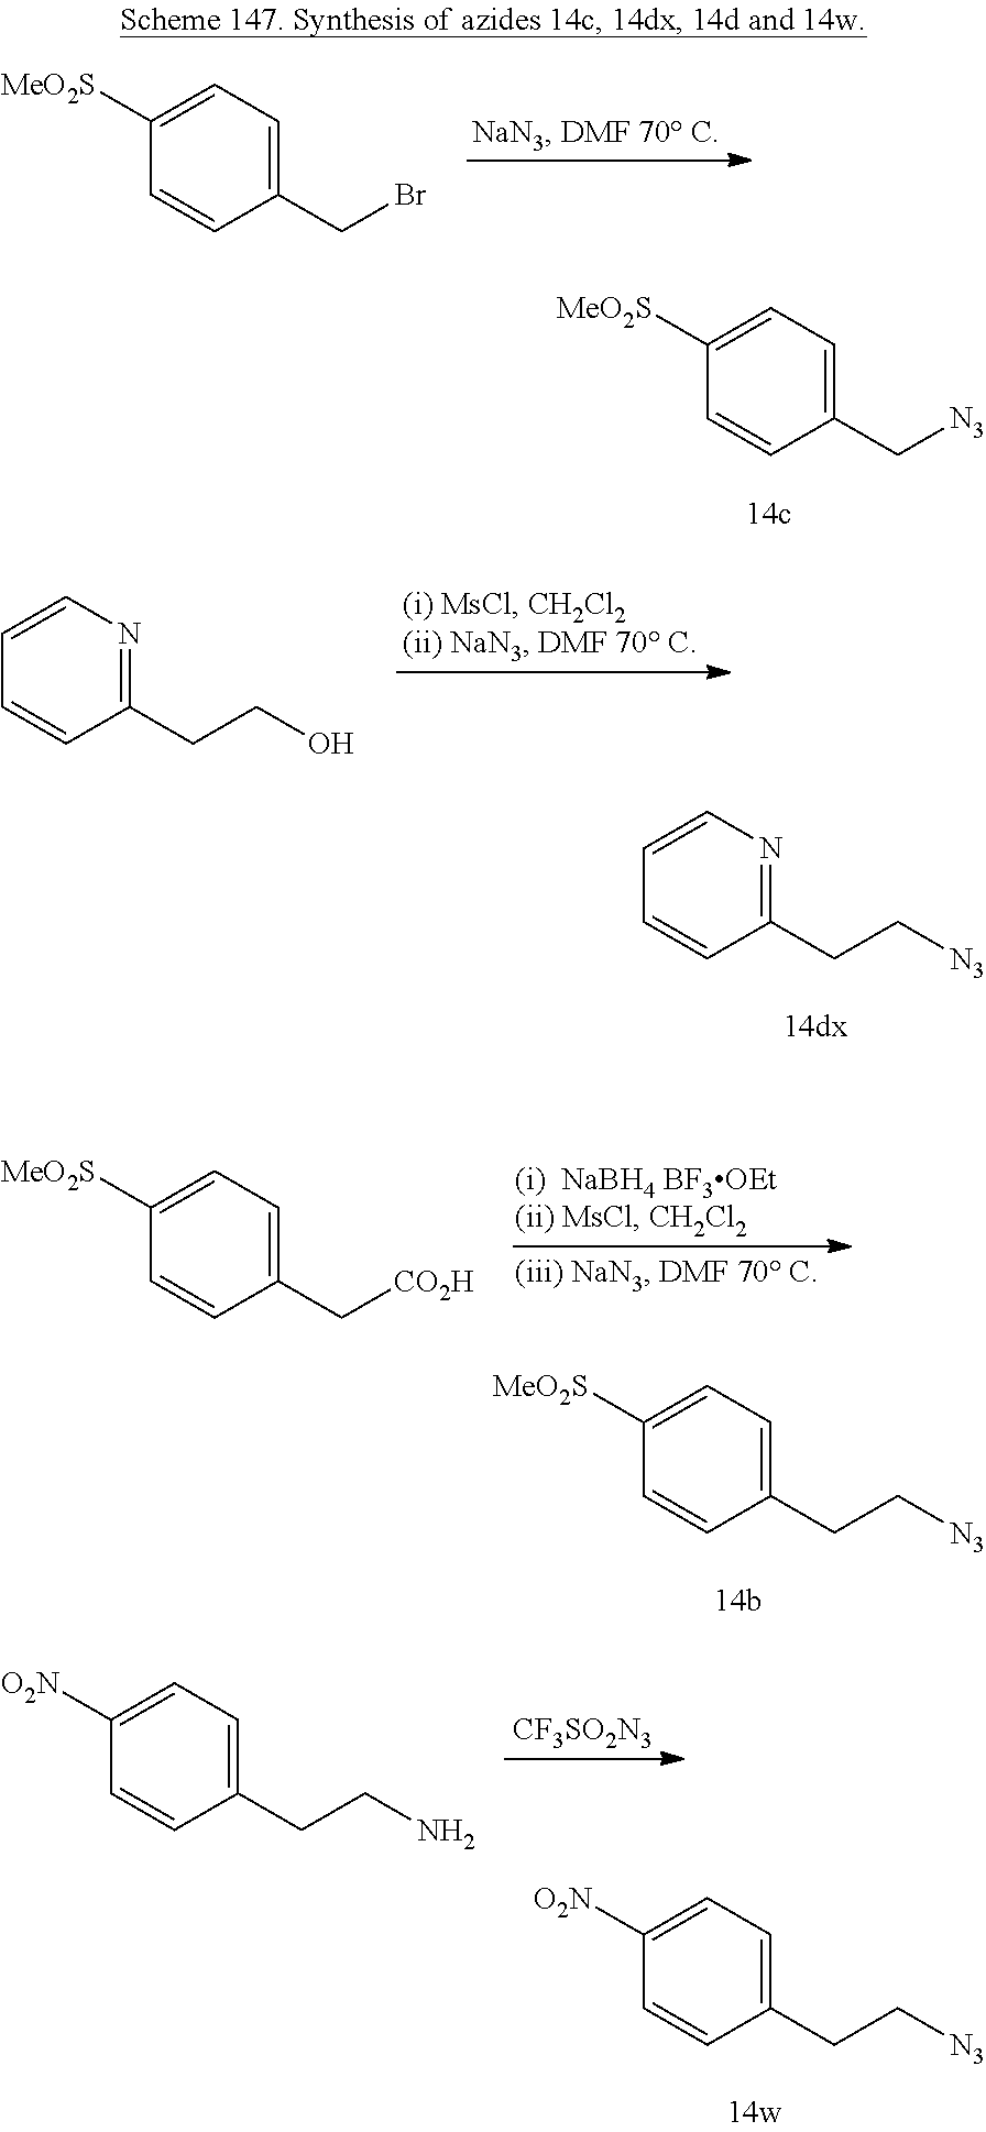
C1(CBr)=CC=C([MeO2S])C=C1.C1(C[N3])=CC=C([MeO2S])C=C1.C1(CCO)=NC=CC=C1.C1(CC[N3])=NC=CC=C1.C1(C[CO2H])=CC=C([MeO2S])C=C1.C1(CC[N3])=CC=C([MeO2S])C=C1.C1(CCN)=CC=C([O2N])C=C1.[CF3SO2N3].C1(CC[N3])=CC=C([O2N])C=C1
